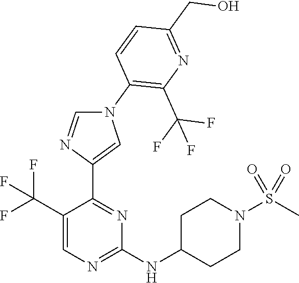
N1(C2=C(C(F)(F)F)N=C(CO)C=C2)C=NC(C2=NC(NC3CCN(S(C)(=O)=O)CC3)=NC=C2C(F)(F)F)=C1
